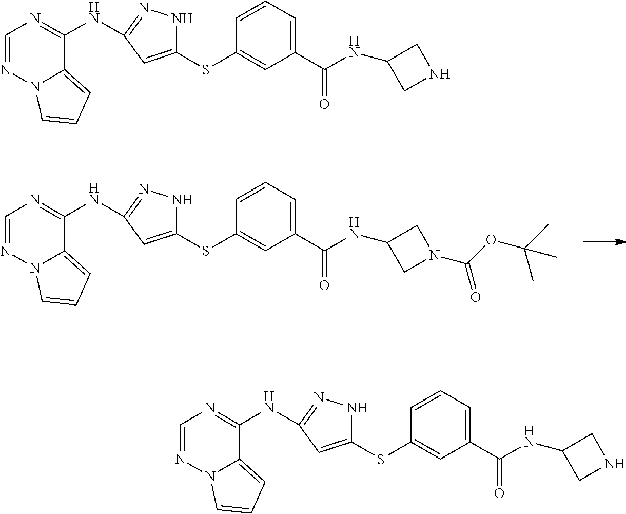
C1=NN2C(=CC=C2)C(NC2=NNC(SC3=CC(C(=O)NC4CN(C(OC(C)(C)C)=O)C4)=CC=C3)=C2)=N1.C1=NN2C(=CC=C2)C(NC2=NNC(SC3=CC(C(=O)NC4CNC4)=CC=C3)=C2)=N1.C1=NN2C(=CC=C2)C(NC2=NNC(SC3=CC(C(=O)NC4CNC4)=CC=C3)=C2)=N1
